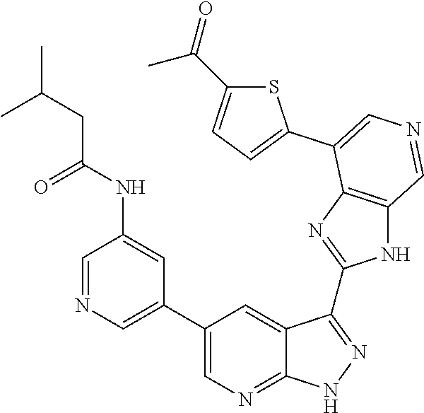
C1=NC=C(C2=CN=C3C(=C2)C(C2=NC4=C(N2)C=NC=C4C2=CC=C(C(=O)C)S2)=NN3)C=C1NC(=O)CC(C)C
